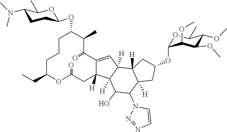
C1C(CC)OC(=O)CC2([H])C(=CC3([H])C2([H])C(O)C(N2N=NC=C2)C2([H])C3([H])CC(OC3OC(C)C(OC)C(OC)C3OC)C2)C(=O)C(C)C(OC2CCC(N(C)C)C(C)O2)CC1
